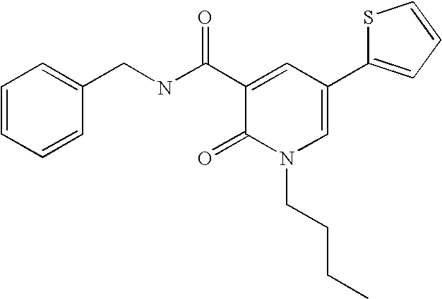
C1(CNC(C2=CC(C3=CC=CS3)=CN(CCCC)C2=O)=O)=CC=CC=C1
